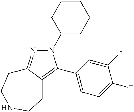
N1(C2CCCCC2)N=C2C(=C1C1=CC=C(F)C(F)=C1)CCNCC2
